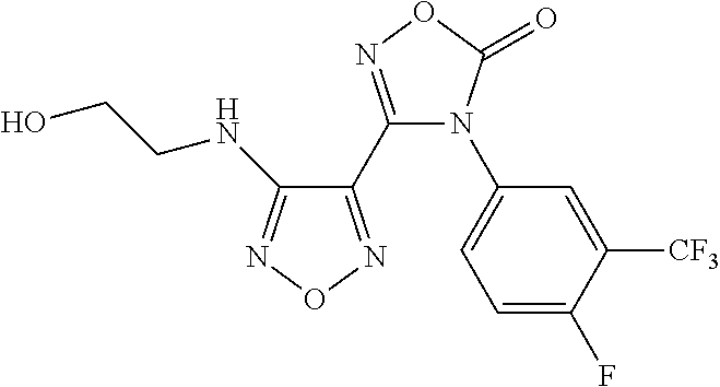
C1(C2=NOC(=O)N2C2=CC=C(F)C([CF3])=C2)=NON=C1NCCO
